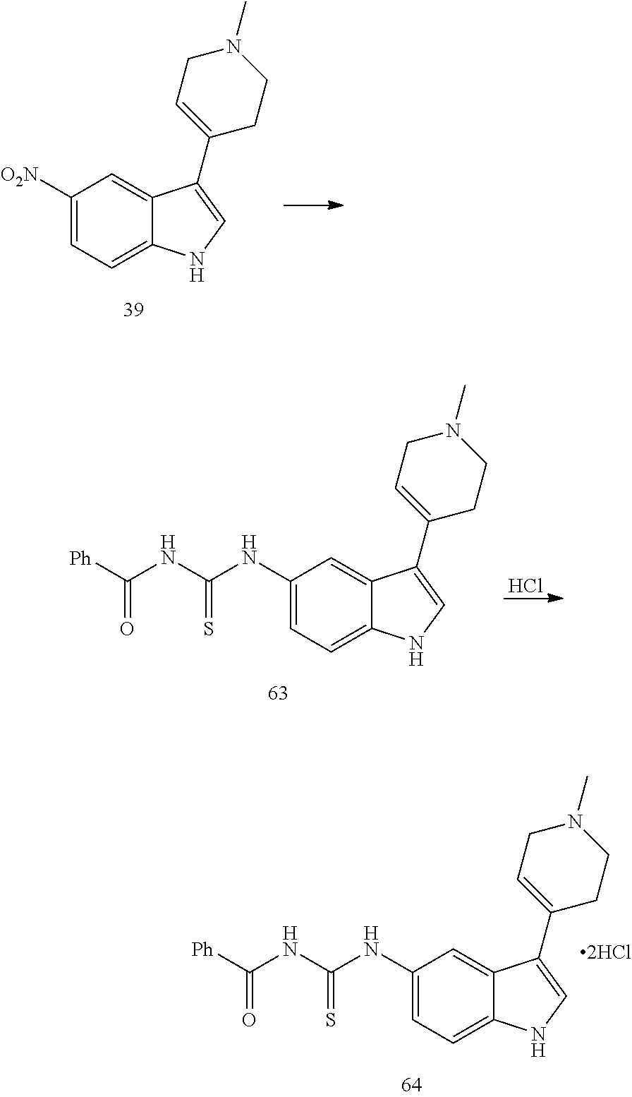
C1(NC(=S)NC([Ph])=O)=CC=C2C(=C1)C(C1=CCN(C)CC1)=CN2.C1([O2N])=CC=C2C(=C1)C(C1=CCN(C)CC1)=CN2.C1(NC(=S)NC([Ph])=O)=CC=C2C(=C1)C(C1=CCN(C)CC1)=CN2.Cl
